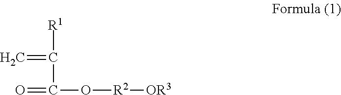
[R1]C(C(=O)O[R2][OR3])=C
